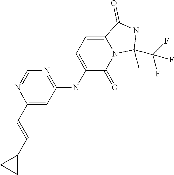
N1=C(NC2=CC=C3N(C2=O)C(C)(C(F)(F)F)NC3=O)C=C(C=CC2CC2)N=C1
